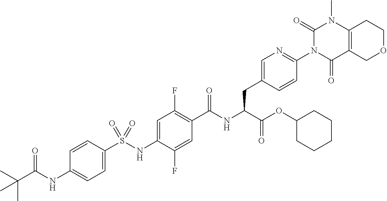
C1=C(S(NC2=CC(F)=C(C(NC(C(=O)OC3CCCCC3)CC3=CN=C(N4C(=O)C5=C(N(C)C4=O)CCOC5)C=C3)=O)C=C2F)(=O)=O)C=CC(NC(C(C)(C)C)=O)=C1
